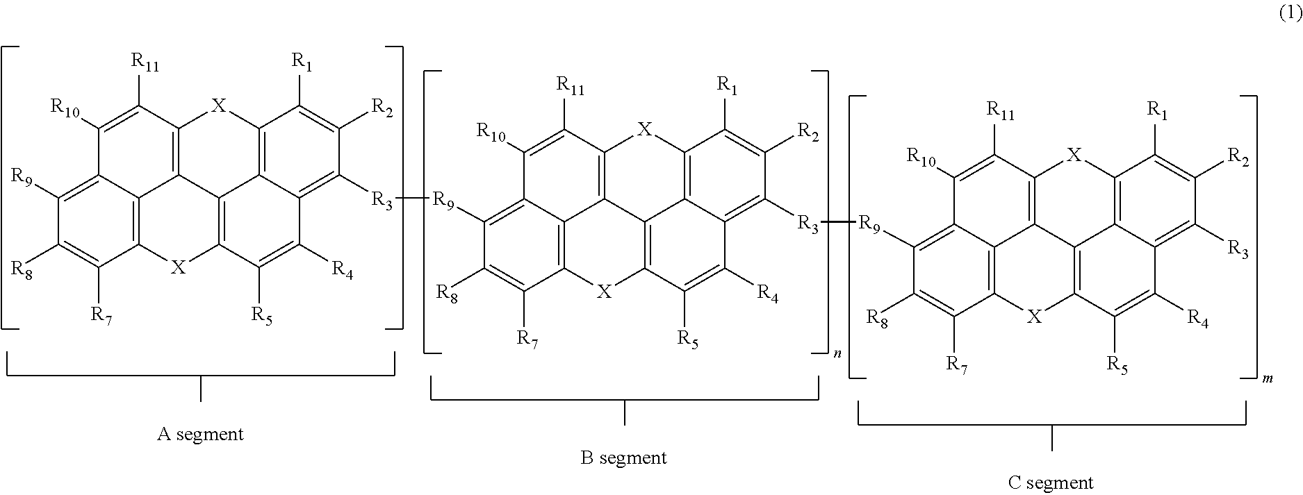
C1([R9])=C2C3=C(C([R7])=C1[R8])[X]C1=C4C3=C(C([R11])=C2[R10])[X]C2=C4C(=C([R3][R9]C3=C4C5=C(C([R7])=C3[R8])[X]C3=C6C5=C(C([R11])=C4[R10])[X]C4=C6C(=C([R3][R9]C5=C6C7=C(C([R7])=C5[R8])[X]C5=C8C7=C(C([R11])=C6[R10])[X]C6=C8C(=C([R3])C([R2])=C6[R1])C([R4])=C5[R5])C([R2])=C4[R1])C([R4])=C3[R5])C([R2])=C2[R1])C([R4])=C1[R5]
